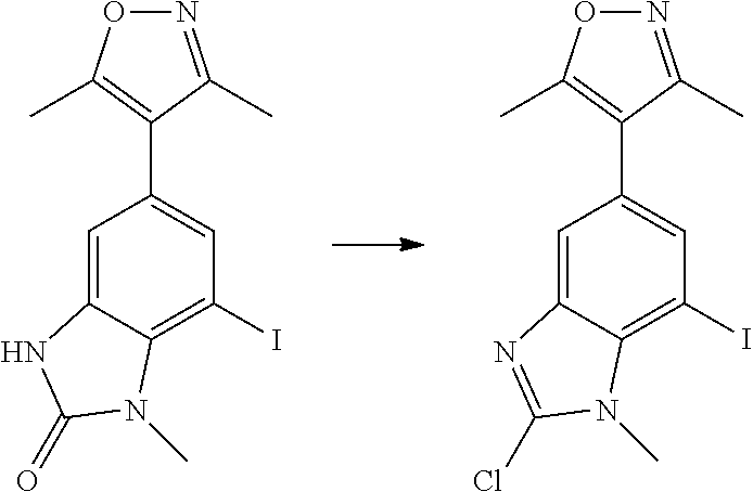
C1=C2C(=C(I)C=C1C1=C(C)ON=C1C)N(C)C(=O)N2.C1=C2C(=C(I)C=C1C1=C(C)ON=C1C)N(C)C(Cl)=N2
